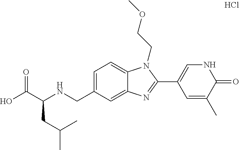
OC(C(NCC1=CC=C2C(=C1)N=C(C1=CNC(=O)C(C)=C1)N2CCOC)CC(C)C)=O.Cl
